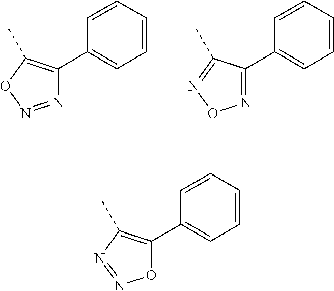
C1=CC=CC(C2=C(C)ON=N2)=C1.C1=CC=CC(C2=NON=C2C)=C1.C1=CC=CC(C2=C(C)N=NO2)=C1
